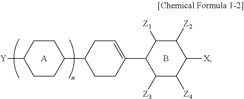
C1([Y])CCC(C2CCC(C3C([Z3])C([Z4])C([X])C([Z2])C3[Z1])=CC2)CC1.[A].B
